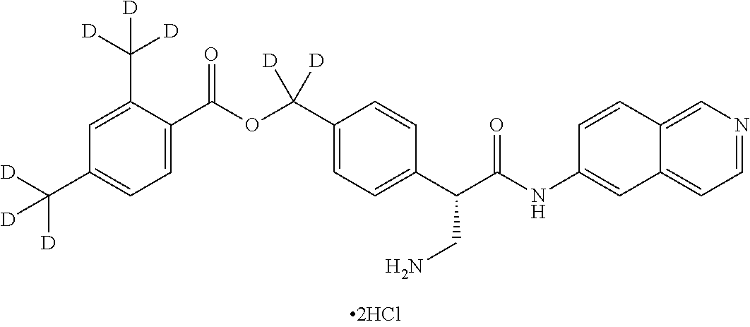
C1=C(C(OC(C2=CC=C(C(C(NC3=CC4=CC=NC=C4C=C3)=O)CN)C=C2)([D])[D])=O)C(C([D])([D])[D])=CC(C([D])([D])[D])=C1
